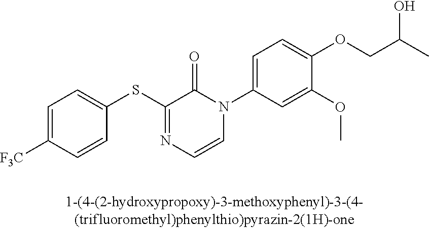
C1=C([F3C])C=CC(SC2=NC=CN(C3=CC=C(OCC(O)C)C(OC)=C3)C2=O)=C1
